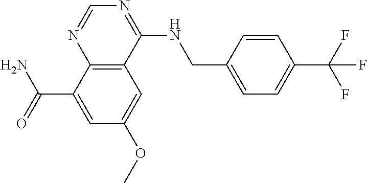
C(C1=CC(OC)=CC2=C1N=CN=C2NCC1=CC=C(C(F)(F)F)C=C1)(N)=O
